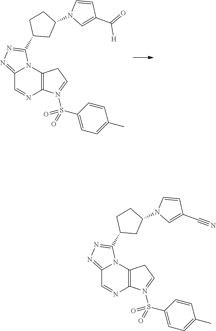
C12=C(N3C(=NN=C3C3CC(N4C=CC(C(=O)[H])=C4)CC3)C=N1)CC=N2S(=O)(C1=CC=C(C)C=C1)=O.C12=C(N3C(=NN=C3C3CC(N4C=CC(C#N)=C4)CC3)C=N1)CC=N2S(=O)(C1=CC=C(C)C=C1)=O
